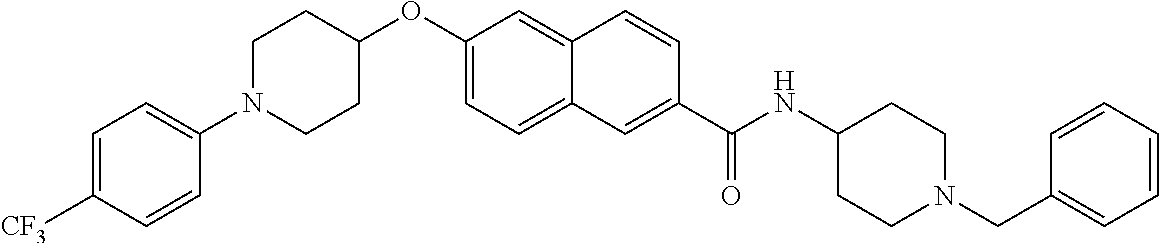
C1(N2CCC(OC3=CC=C4C(=C3)C=CC(C(NC3CCN(CC5=CC=CC=C5)CC3)=O)=C4)CC2)=CC=C([CF3])C=C1
